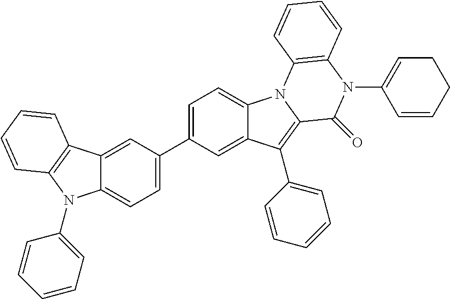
C12=CC(C3=CC=C4C(=C3)C(C3=CC=CC=C3)=C3N4C4=C(N(C5=CCCC=C5)C3=O)C=CC=C4)=CC=C1N(C1=CC=CC=C1)C1=C2C=CC=C1
